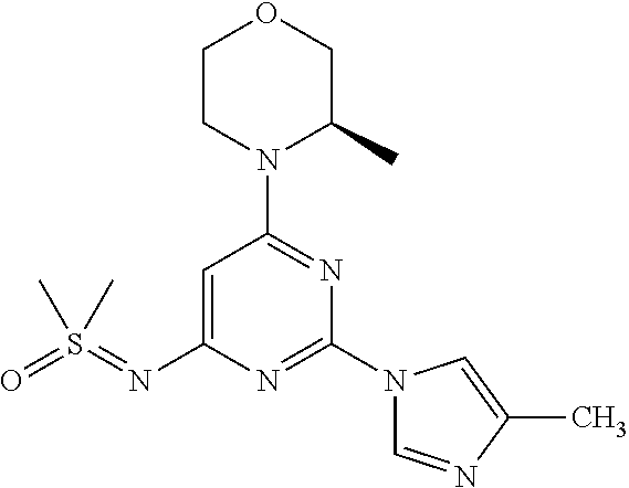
C1=C(N=S(=O)(C)C)N=C(N2C=NC(C)=C2)N=C1N1C(C)COCC1
